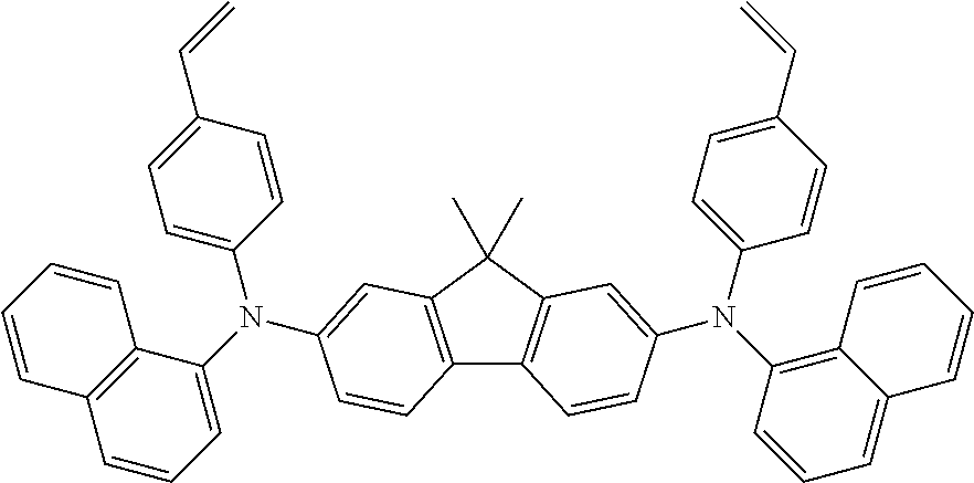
C12=C(C=C(N(C3=CC=C(C=C)C=C3)C3=CC=CC4=C3C=CC=C4)C=C1)C(C)(C)C1=C2C=CC(N(C2=C3C(=CC=C2)C=CC=C3)C2=CC=C(C=C)C=C2)=C1
